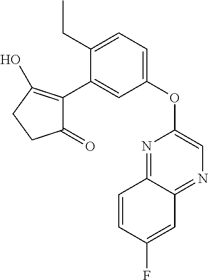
C1(=O)C(C2=CC(OC3=CN=C4C(=N3)C=CC(F)=C4)=CC=C2CC)=C(O)CC1
